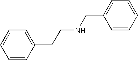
C1=CC(CCNCC2=CC=CC=C2)=CC=C1
